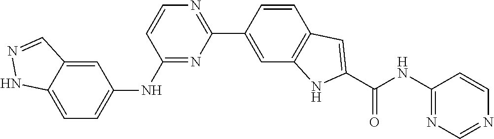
C1=CC(C2=NC=CC(NC3=CC=C4C(=C3)C=NN4)=N2)=CC2=C1C=C(C(NC1=NC=NC=C1)=O)N2
